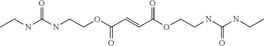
CCNC(NCCOC(C=CC(OCCNC(NCC)=O)=O)=O)=O
